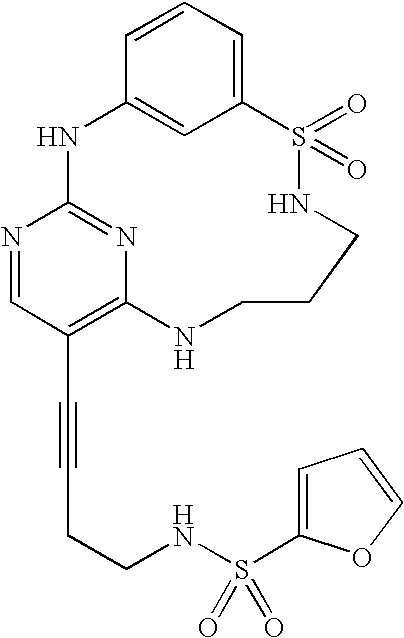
C1=CC=C2C=C1NC1=NC(=C(C#CCCNS(C3=CC=CO3)(=O)=O)C=N1)NCCCNS2(=O)=O
